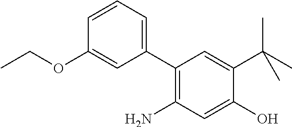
C1(OCC)=CC(C2=C(N)C=C(O)C(C(C)(C)C)=C2)=CC=C1
